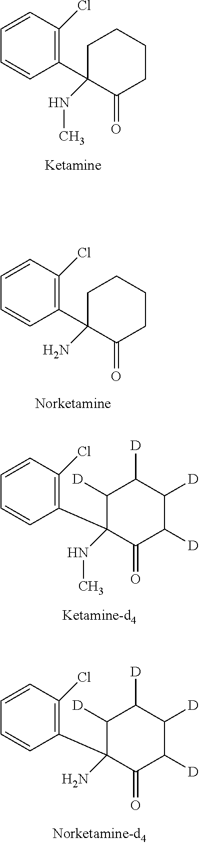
C1=CC(Cl)=C(C2(NC)CCCCC2=O)C=C1.C1=CC(Cl)=C(C2(N)CCCCC2=O)C=C1.C1=CC(Cl)=C(C2(N)C([D])C([D])C([D])C([D])C2=O)C=C1.C1=CC(Cl)=C(C2(NC)C([D])C([D])C([D])C([D])C2=O)C=C1
